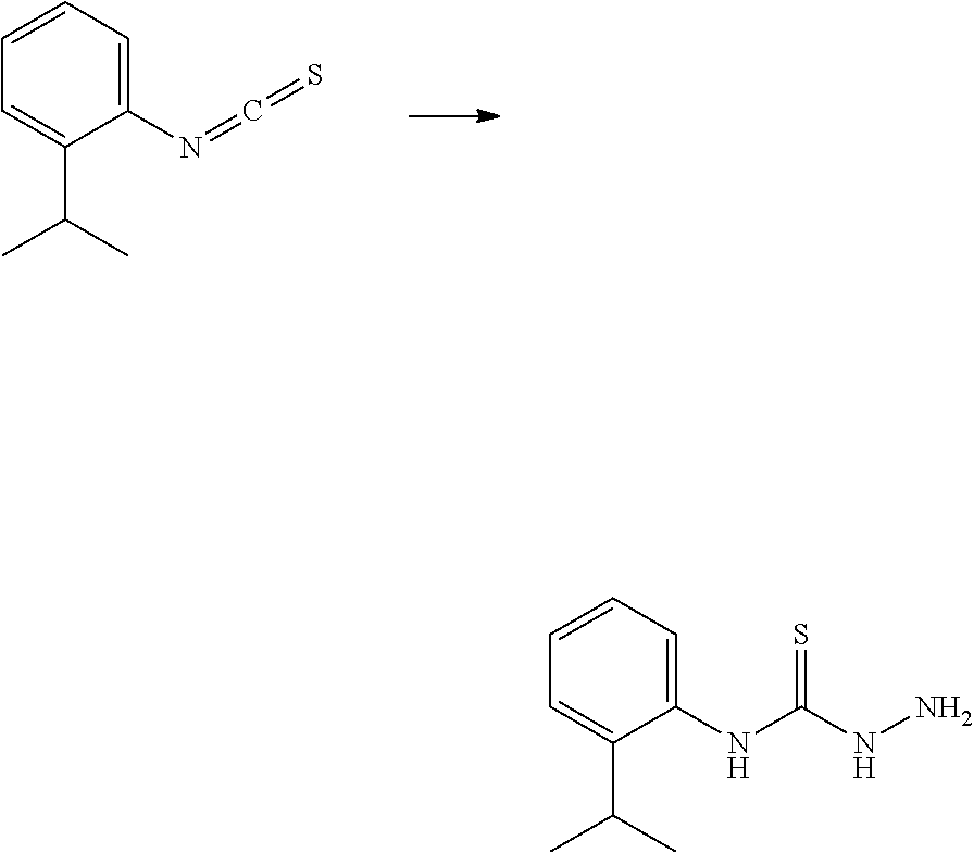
C1(N=C=S)=CC=CC=C1C(C)C.C1(NC(NN)=S)=CC=CC=C1C(C)C
